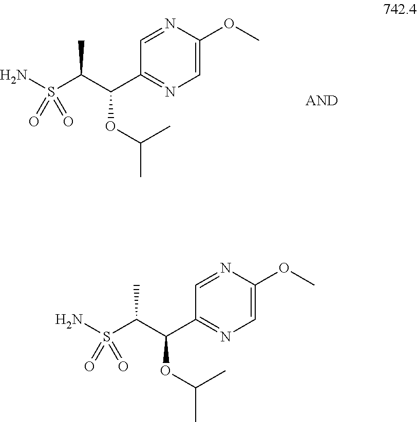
C1(C(C(S(N)(=O)=O)C)OC(C)C)=NC=C(OC)N=C1.C1(C(C(S(N)(=O)=O)C)OC(C)C)=NC=C(OC)N=C1
